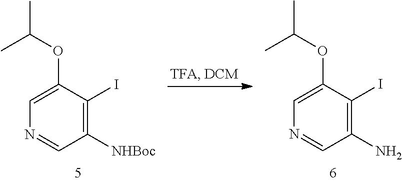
C1([NHBoc])=C(I)C(OC(C)C)=CN=C1.C1(N)=C(I)C(OC(C)C)=CN=C1
